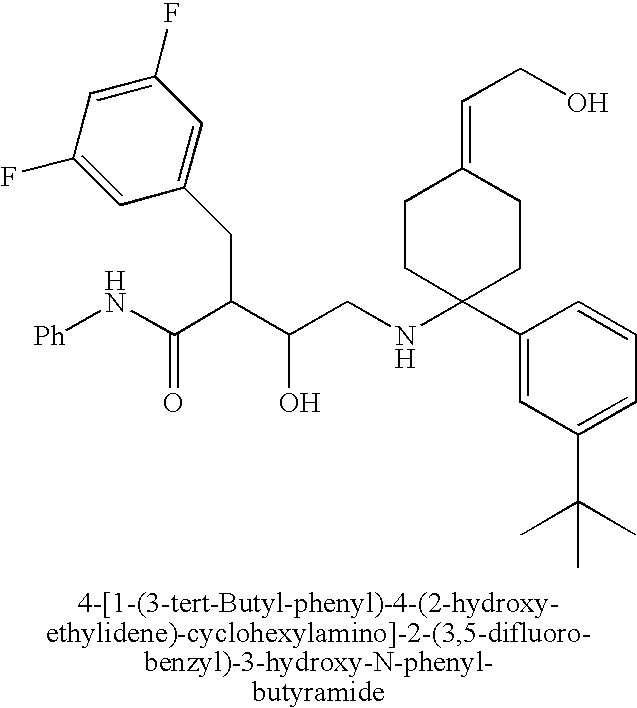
C1(C2(NCC(C(C(N[Ph])=O)CC3=CC(F)=CC(F)=C3)O)CCC(=CCO)CC2)=CC(C(C)(C)C)=CC=C1
